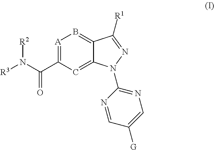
[A]1=C(C(N([R3])[R2])=O)C=C2C(=B1)C([R1])=NN2C1=NC=C([G])C=N1
